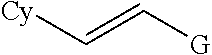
[Cy]C=C[G]
